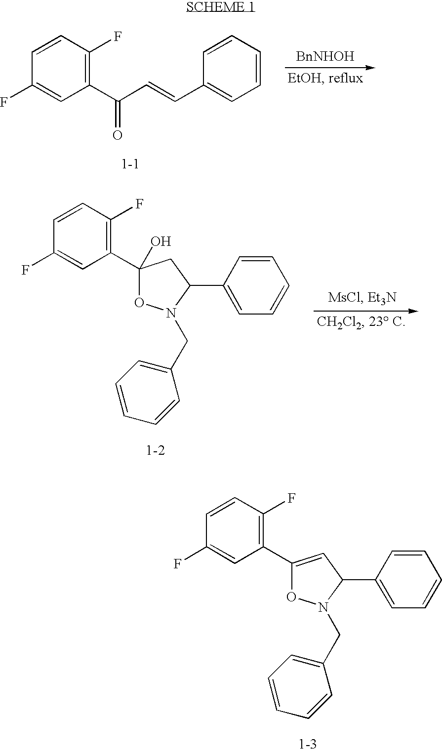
C1(C(C=CC2=CC=CC=C2)=O)=C(F)C=CC(F)=C1.[BnNHOH].C1(C2(O)ON(CC3=CC=CC=C3)C(C3=CC=CC=C3)C2)=C(F)C=CC(F)=C1.C1(C2=CC(C3=CC=CC=C3)N(CC3=CC=CC=C3)O2)=C(F)C=CC(F)=C1
